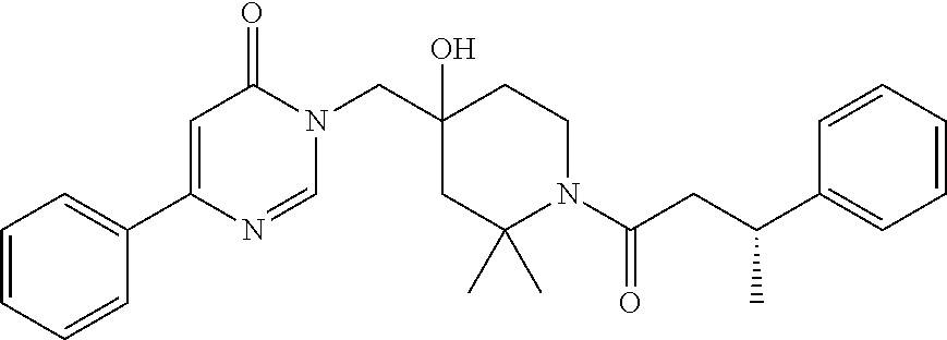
C1=CC=CC(C2=CC(=O)N(CC3(O)CC(C)(C)N(C(CC(C4=CC=CC=C4)C)=O)CC3)C=N2)=C1
